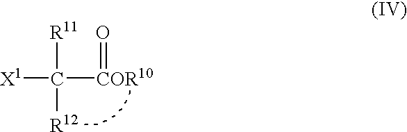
[X1]C([R11])([COR10]=O)[R12]
